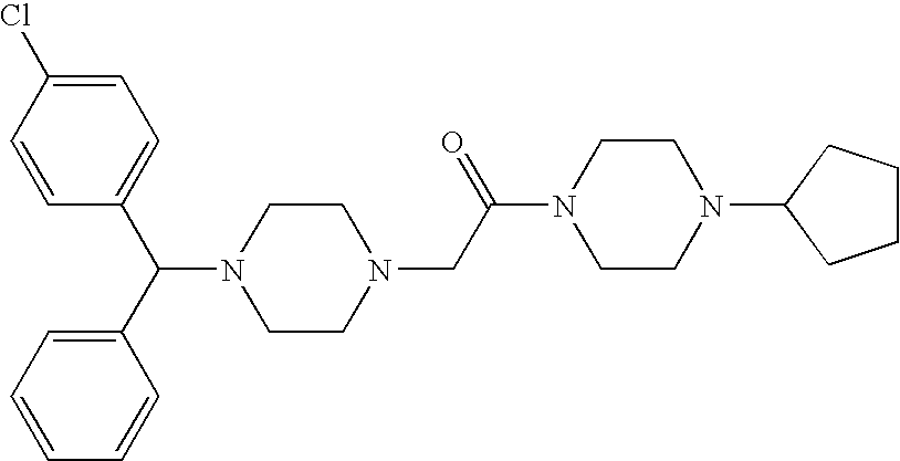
C(C1=CC=C(Cl)C=C1)(N1CCN(CC(N2CCN(C3CCCC3)CC2)=O)CC1)C1=CC=CC=C1
